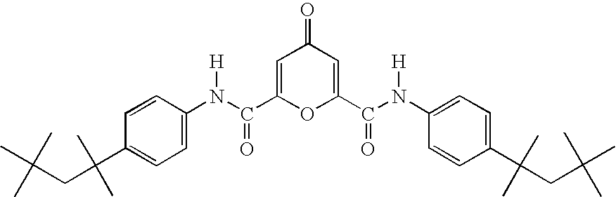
C1=C(C(N(C2=CC=C(C(C)(C)CC(C)(C)C)C=C2)[H])=O)OC(C(N(C2=CC=C(C(C)(C)CC(C)(C)C)C=C2)[H])=O)=CC1=O
